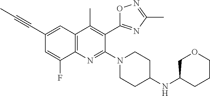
C1(C#CC)=CC2=C(N=C(N3CCC(NC4COCCC4)CC3)C(C3=NC(C)=NO3)=C2C)C(F)=C1
